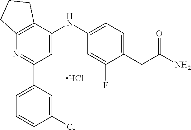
C12=C(C(NC3=CC=C(CC(N)=O)C(F)=C3)=CC(C3=CC=CC(Cl)=C3)=N1)CCC2.Cl
